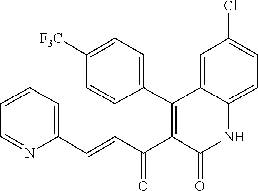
C1=CC=C(C=CC(C2=C(C3=CC=C([F3C])C=C3)C3=CC(Cl)=CC=C3NC2=O)=O)N=C1
